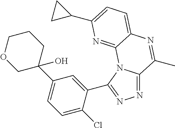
N1=C2N(C(C3=CC(C4(O)CCCOC4)=CC=C3Cl)=N1)C1=NC(C3CC3)=CC=C1N=C2C
